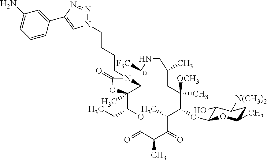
C12C(C)(C(CC)OC(=O)C(C)C(=O)C(C)C(OC3C(O)C([N(CH3)2])CC(C)O3)C(C)([OCH3])CC(C)CNC1[F3C])OC(=O)N2CCCCN1N=NC(C2=CC(N)=CC=C2)=C1
